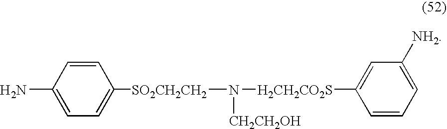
C1=C([SO2CH2CH2]N([CH2CH2OH])[H2CH2CO2S]C2=CC([NH2])=CC=C2)C=CC(N)=C1
